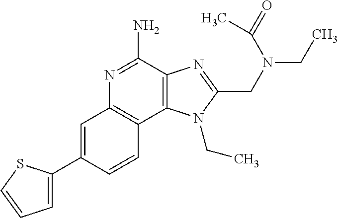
C1=C(C2=CC=CS2)C=CC2=C1N=C(N)C1=C2N(CC)C(CN(CC)C(=O)C)=N1
